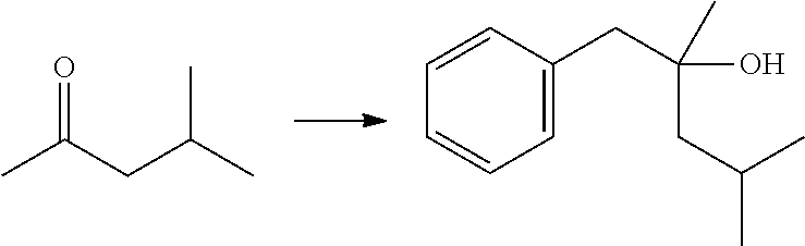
CC(CC(C)C)=O.C1=CC=CC=C1CC(CC(C)C)(O)C
